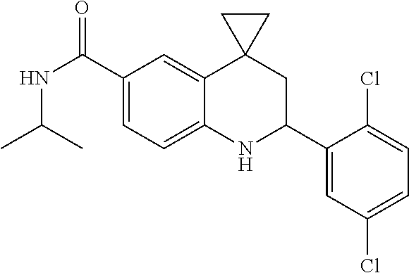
C1(C(NC(C)C)=O)=CC=C2C(=C1)C1(CC(C3=CC(Cl)=CC=C3Cl)N2)CC1
